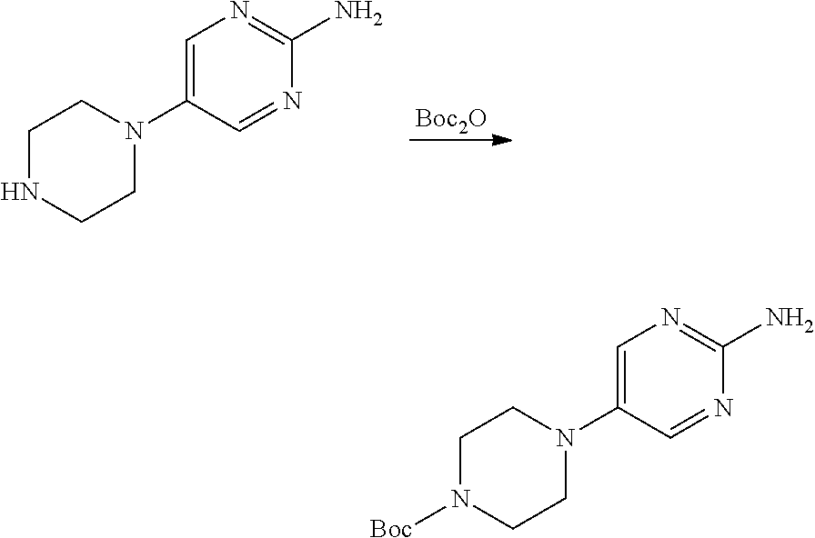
[Boc2O].C1=C(N2CCNCC2)C=NC(N)=N1.C1=C(N2CCN([Boc])CC2)C=NC(N)=N1
